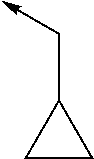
C1(C->C)CC1
